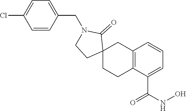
C1=CC(CN2C(=O)C3(CC4=C(C(C(NO)=O)=CC=C4)CC3)CC2)=CC=C1Cl
